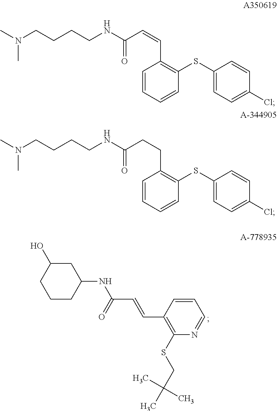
C1C(O)CCCC1NC(C=CC1=C(SCC(C)(C)C)N=CC=C1)=O.CN(CCCCNC(C=CC1=C(SC2=CC=C(Cl)C=C2)C=CC=C1)=O)C.CN(CCCCNC(CCC1=C(SC2=CC=C(Cl)C=C2)C=CC=C1)=O)C
